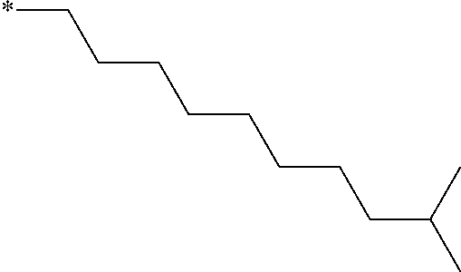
*CCCCCCCCC(C)C
